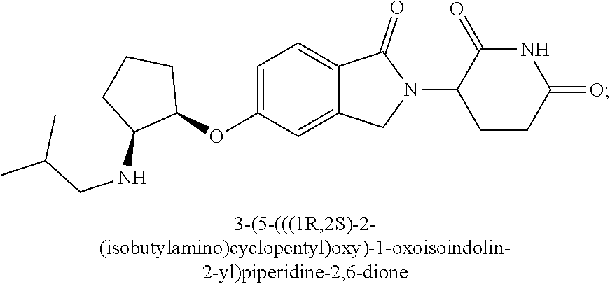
C1=C(OC2CCCC2NCC(C)C)C=C2C(=C1)C(=O)N(C1CCC(=O)NC1=O)C2
